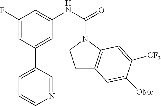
C1=C(C2=CC(NC(=O)N3CCC4=C3C=C([CF3])C([OMe])=C4)=CC(F)=C2)C=NC=C1
